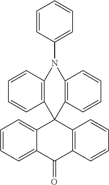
C1=CC(N2C3=C(C=CC=C3)C3(C4=C2C=CC=C4)C2=CC=CC=C2C(=O)C2=C3C=CC=C2)=CC=C1
